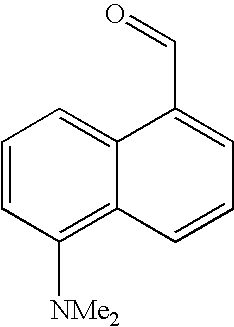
C1=CC([NMe2])=C2C(=C1)C(C=O)=CC=C2
